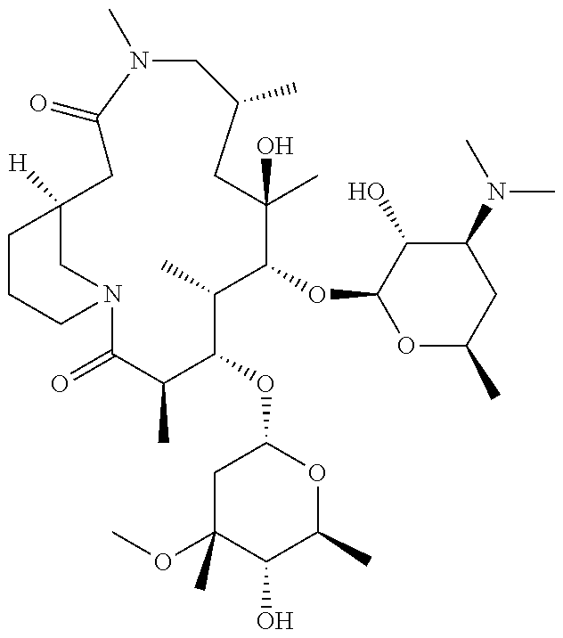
C12([H])CN(C(=O)C(C)C(OC3CC(OC)(C)C(O)C(C)O3)C(C)C(OC3OC(C)CC(N(C)C)C3O)C(C)(O)CC(C)CN(C)C(=O)C1)CCC2
